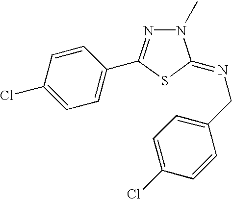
C1=C(Cl)C=CC(C2=NN(C)C(=NCC3=CC=C(Cl)C=C3)S2)=C1
